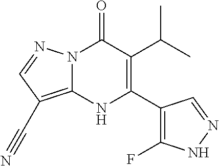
C12=C(C#N)C=NN1C(=O)C(C(C)C)=C(C1=C(F)NN=C1)N2
